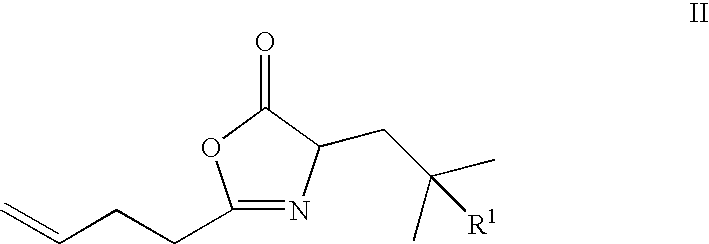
C1(CCC=C)=NC(CC(C)([R1])C)C(=O)O1
